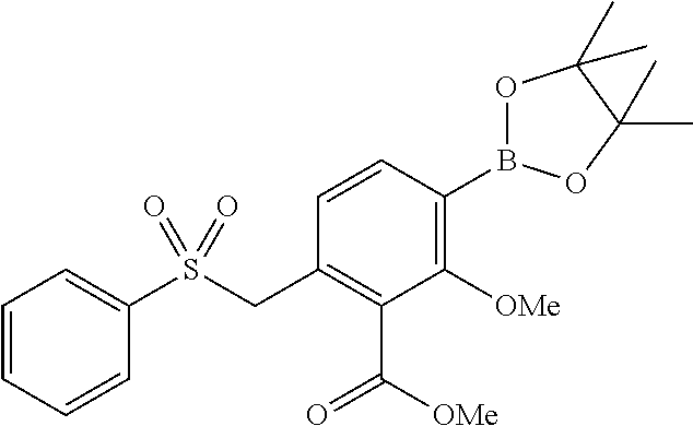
C1=CC(B2OC(C)(C)C(C)(C)O2)=C([OMe])C(C([OMe])=O)=C1CS(C1=CC=CC=C1)(=O)=O
